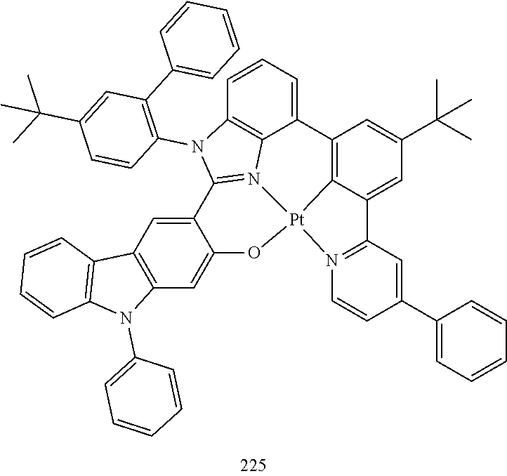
C12=C3C(=CC(C(C)(C)C)=C1)C1=N(C=CC(C4=CC=CC=C4)=C1)[Pt]31N3=C(N(C4=C(C5=CC=CC=C5)C=C(C(C)(C)C)C=C4)C4=C3C2=CC=C4)C2=CC3=C(C=C2O1)N(C1=CC=CC=C1)C1=C3C=CC=C1
